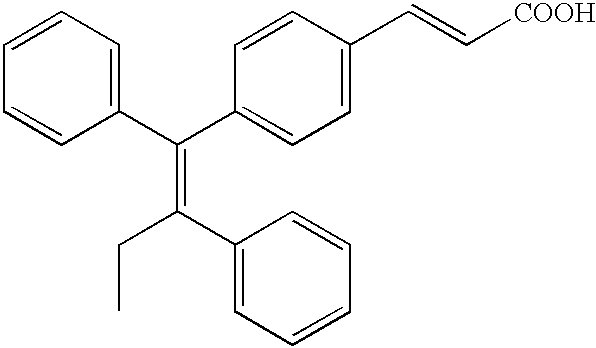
C1=CC=CC(C(C2=CC=C(C=C[COOH])C=C2)=C(C2=CC=CC=C2)CC)=C1
